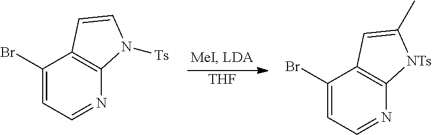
[THF].C1(Br)=CC=NC2=C1C=CN2[Ts].C1(Br)=CC=NC2=C1C=C(C)[NTs]2
